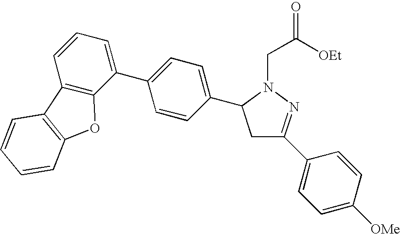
C12=C(C(C3=CC=C(C4CC(C5=CC=C([OMe])C=C5)=NN4CC([OEt])=O)C=C3)=CC=C1)OC1=C2C=CC=C1
